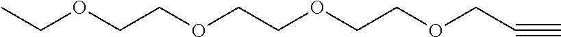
C(OCCOCC#C)COCCOCC
